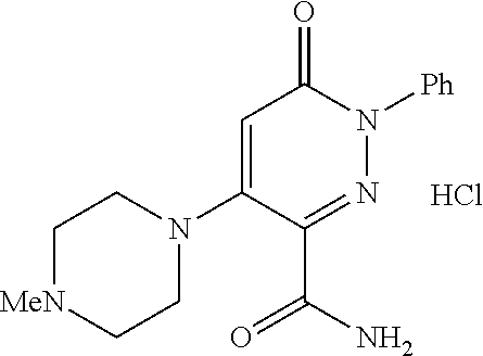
C1=C(N2CC[MeN]CC2)C(C(=O)N)=NN([Ph])C1=O.Cl
